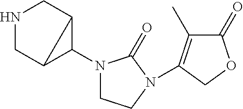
N1CC2C(N3CCN(C4=C(C)C(=O)OC4)C3=O)C2C1
